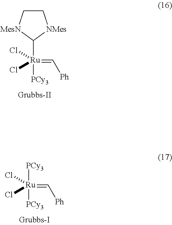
C1C[MesN]C([Ru](=C[Ph])([PCy3])(Cl)Cl)[NMes]1.[PCy3][Ru](=C[Ph])([PCy3])(Cl)Cl
